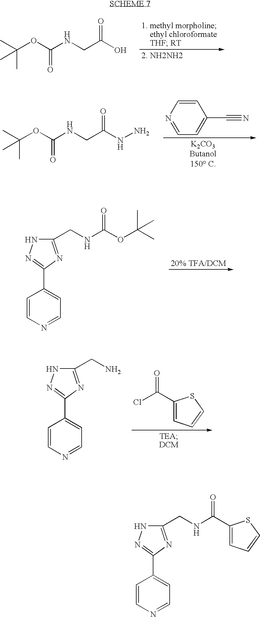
C(OC(NCC(NN)=O)=O)(C)(C)C.C1=CN=CC=C1C#N.O(C(C)(C)C)C(NCC1=NC(C2=CC=NC=C2)=NN1)=O.C1(C(Cl)=O)=CC=CS1.NCC1=NC(C2=CC=NC=C2)=NN1.C(OC(NCC(O)=O)=O)(C)(C)C.C1(C(NCC2=NC(C3=CC=NC=C3)=NN2)=O)=CC=CS1
